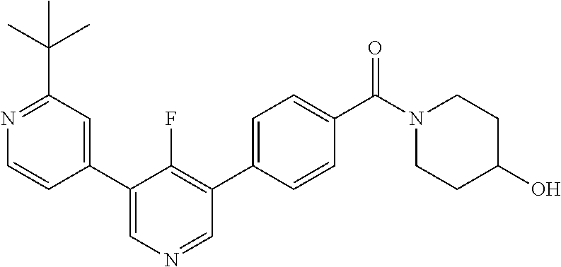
N1=C(C(C)(C)C)C=C(C2=CN=CC(C3=CC=C(C(N4CCC(O)CC4)=O)C=C3)=C2F)C=C1
